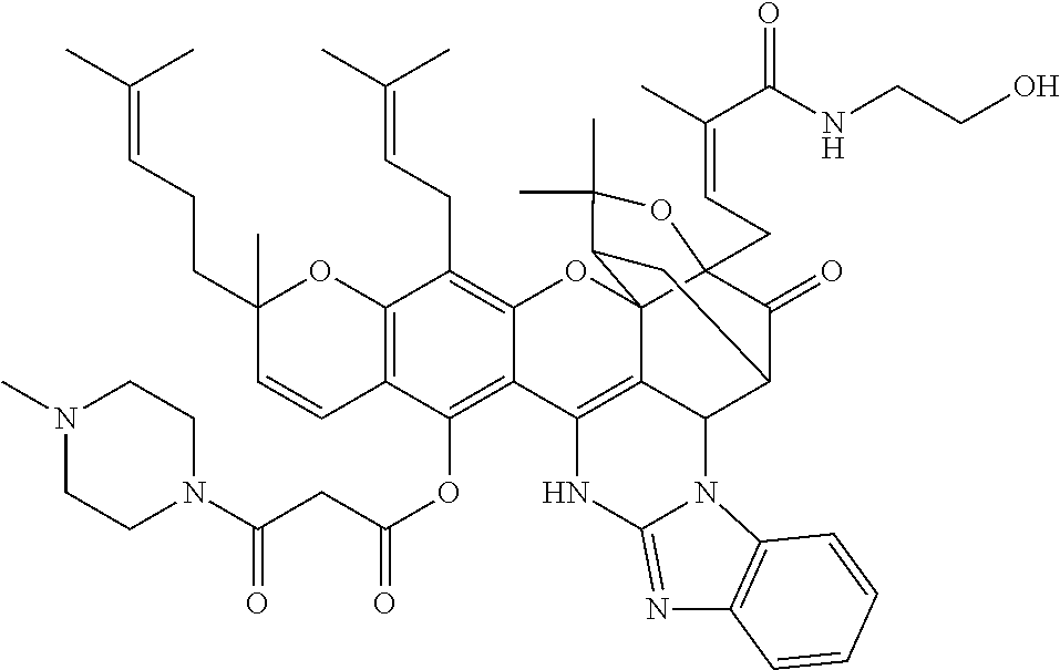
C12=C(C(OC(CC(N3CCN(C)CC3)=O)=O)=C3C(=C1CC=C(C)C)OC14C5=C3NC3=NC6=C(N3C5C3C(=O)C1(CC=C(C(=O)NCCO)C)OC(C)(C)C4C3)C=CC=C6)C=CC(CCC=C(C)C)(C)O2
